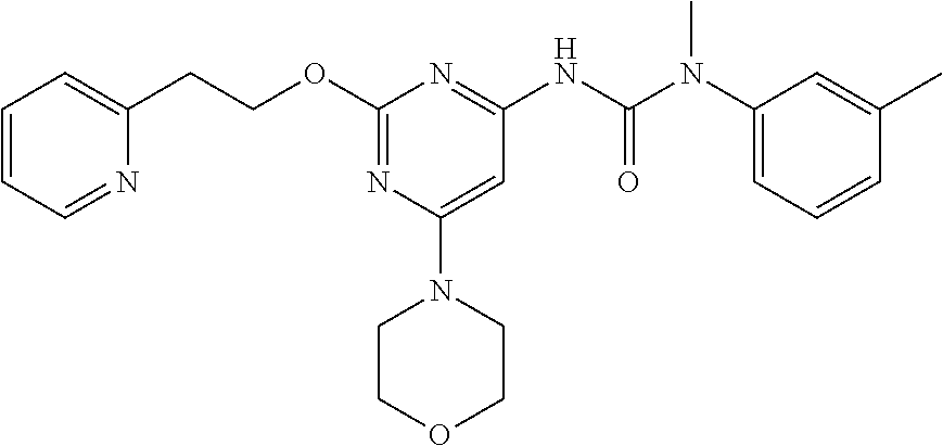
C(NC1=NC(OCCC2=CC=CC=N2)=NC(N2CCOCC2)=C1)(N(C1=CC=CC(C)=C1)C)=O
